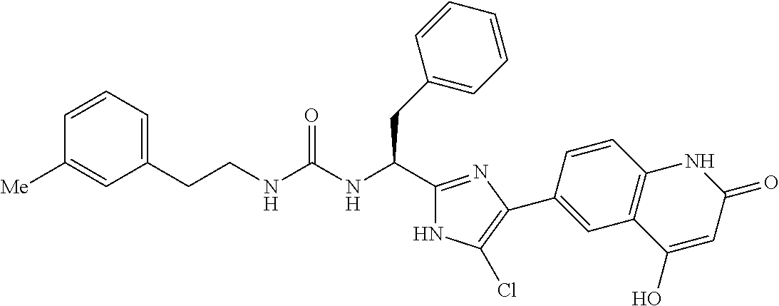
C(NC(NC(C1=NC(C2=CC3=C(C=C2)NC(=O)C=C3O)=C(Cl)N1)CC1=CC=CC=C1)=O)CC1=CC=CC([Me])=C1
